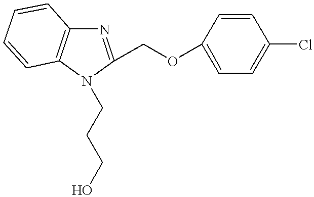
N1(CCCO)C(COC2=CC=C(Cl)C=C2)=NC2=C1C=CC=C2
